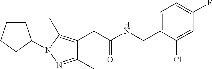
C1=C(CNC(CC2=C(C)N(C3CCCC3)N=C2C)=O)C(Cl)=CC(F)=C1
